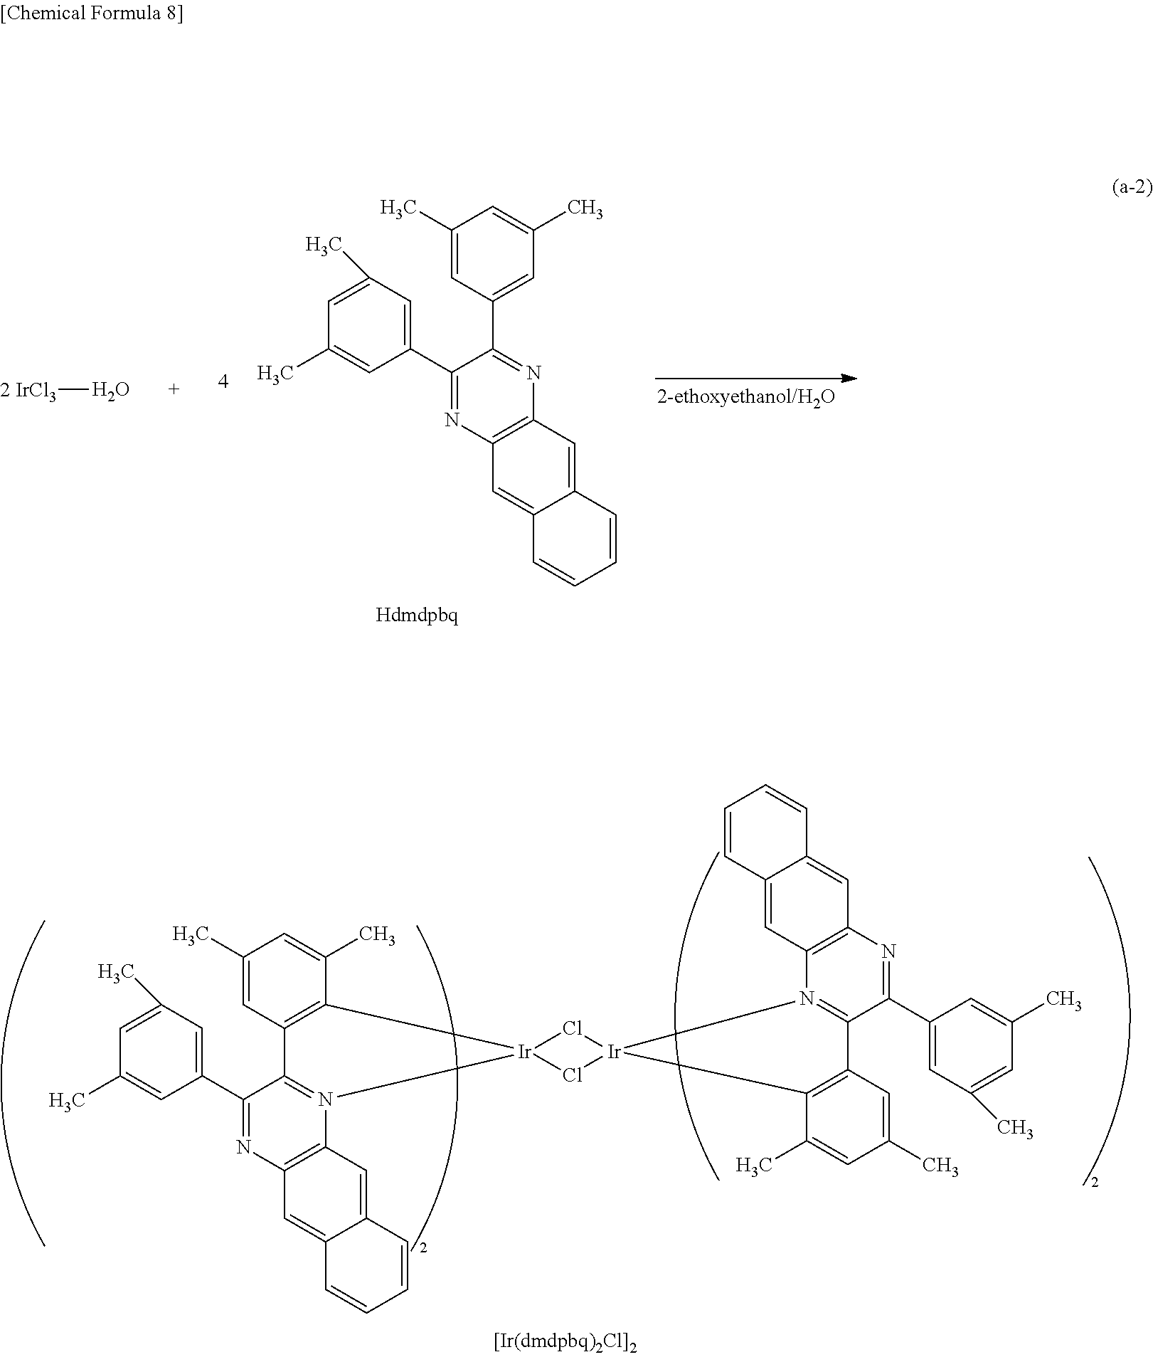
C1(C2=CC(C)=CC(C)=C2)=NC2=C(N3=C1C1=C(C(C)=CC(C)=C1)[Ir]31Cl[Ir]3(N4=C(C(C5=CC(C)=CC(C)=C5)=NC5=C4C=C4C(=C5)C=CC=C4)C4=C3C(C)=CC(C)=C4)Cl1)C=C1C(=C2)C=CC=C1.C1(C2=CC(C)=CC(C)=C2)=NC2=C(N=C1C1=CC(C)=CC(C)=C1)C=C1C(=C2)C=CC=C1.[2 IrCl3]O
